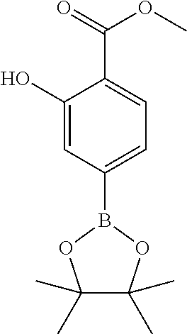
C1(O)=CC(B2OC(C)(C)C(C)(C)O2)=CC=C1C(=O)OC
